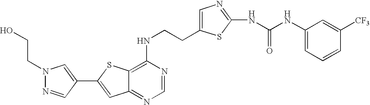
C12=NC=NC(NCCC3=CN=C(NC(NC4=CC=CC([CF3])=C4)=O)S3)=C1SC(C1=CN(CCO)N=C1)=C2
